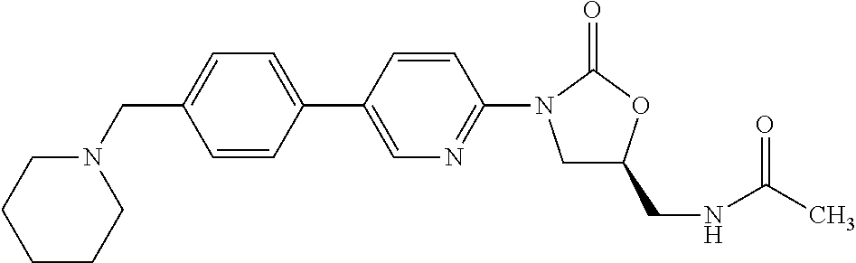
C1(CN2CCCCC2)=CC=C(C2=CN=C(N3CC(CNC(C)=O)OC3=O)C=C2)C=C1
